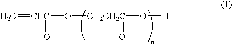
C=[CHC](O[CH2CH2C](O[H])=O)=O
